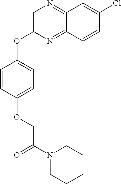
C1=C(OC2=CC=C(OCC(=O)N3CCCCC3)C=C2)N=C2C(=N1)C=C(Cl)C=C2
